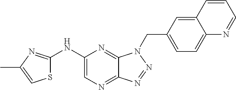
C1(NC2=NC(C)=CS2)=CN=C2C(=N1)N(CC1=CC=C3C(=C1)C=CC=N3)N=N2
